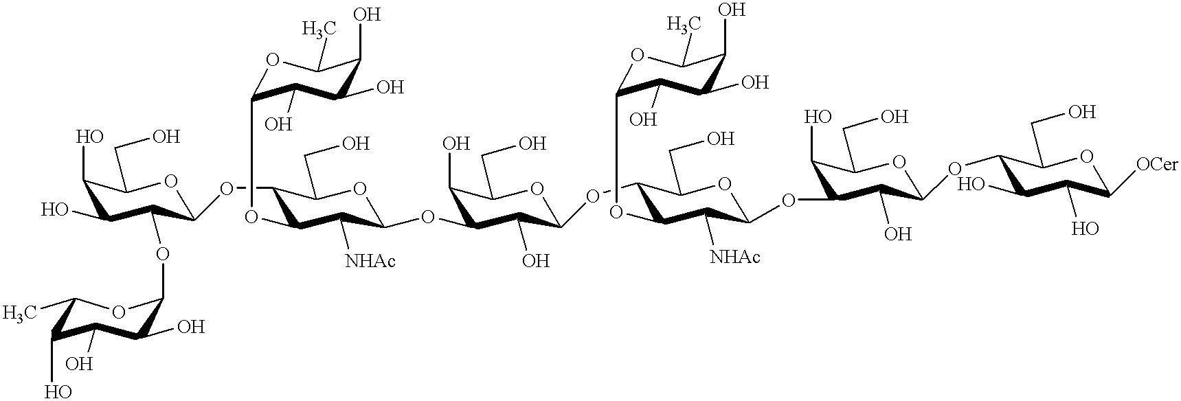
OC1C(CO)OC(OC2C(OC3C(O)C(O)C(O)C(C)O3)C([NHAc])C(OC3C(O)C(CO)OC(OC4C(OC5C(O)C(O)C(O)C(C)O5)C([NHAc])C(OC5C(O)C(CO)OC(OC6C(CO)OC([OCer])C(O)C6O)C5O)OC4CO)C3O)OC2CO)C(OC2C(O)C(O)C(O)C(C)O2)C1O
